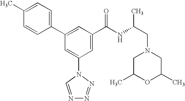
C1(C2=CC(C(NC(CN3CC(C)OC(C)C3)C)=O)=CC(N3C=NN=N3)=C2)=CC=C(C)C=C1
